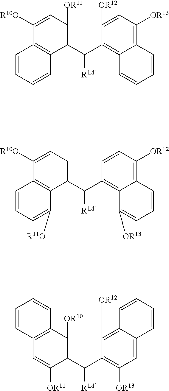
C1(C(C2=C3C(=C([OR13])C=C2[OR12])C=CC=C3)[R1A])=C([OR11])C=C([R10O])C2=C1C=CC=C2.C1([OR10])=C(C(C2=C([OR13])C=C3C(=C2[OR12])C=CC=C3)[R1A])C([OR11])=CC2=C1C=CC=C2.C1(C(C2=C3C(=C([OR12])C=C2)C=CC=C3[OR13])[R1A])=CC=C([R10O])C2=C1C([R11O])=CC=C2
